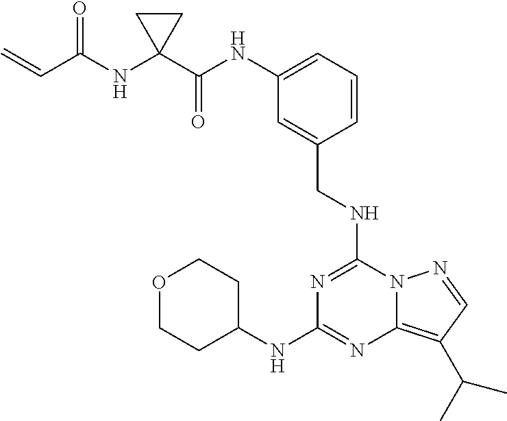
C1(C(NC2=CC=CC(CNC3=NC(NC4CCOCC4)=NC4=C(C(C)C)C=NN34)=C2)=O)(NC(C=C)=O)CC1
